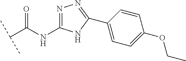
C(C(NC1=NN=C(C2=CC=C(OCC)C=C2)N1)=O)(C)C
